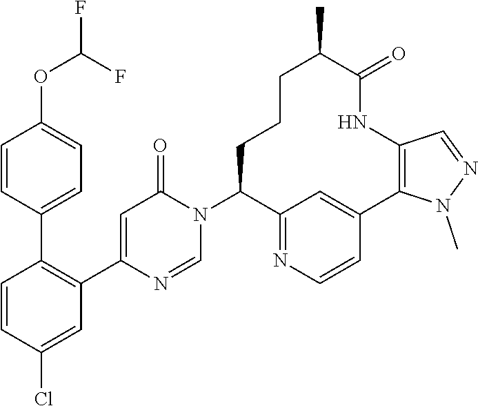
C1=CC(Cl)=CC(C2=CC(=O)N(C3C4=NC=CC(=C4)C4=C(NC(=O)C(C)CCC3)C=NN4C)C=N2)=C1C1=CC=C(OC(F)F)C=C1
